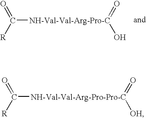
O=[NH-Val-Val-Arg-Pro-C](O)C([R])=O.O=[NH-Val-Val-Arg-Pro-Pro-C]([OH])C([R])=O
